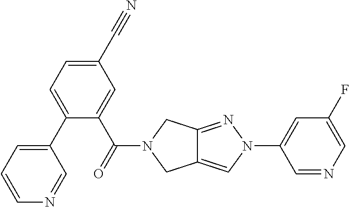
C1(C2=CC=C(C#N)C=C2C(=O)N2CC3=CN(C4=CC(F)=CN=C4)N=C3C2)=CC=CN=C1
